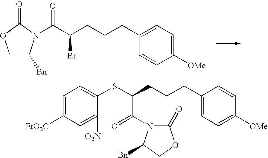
C1C([Bn])N(C(C(CCCC2=CC=C([OMe])C=C2)Br)=O)C(=O)O1.C1([O2N])=CC([EtO2C])=CC=C1SC(CCCC1=CC=C([OMe])C=C1)C(=O)N1C(=O)OCC1[Bn]
